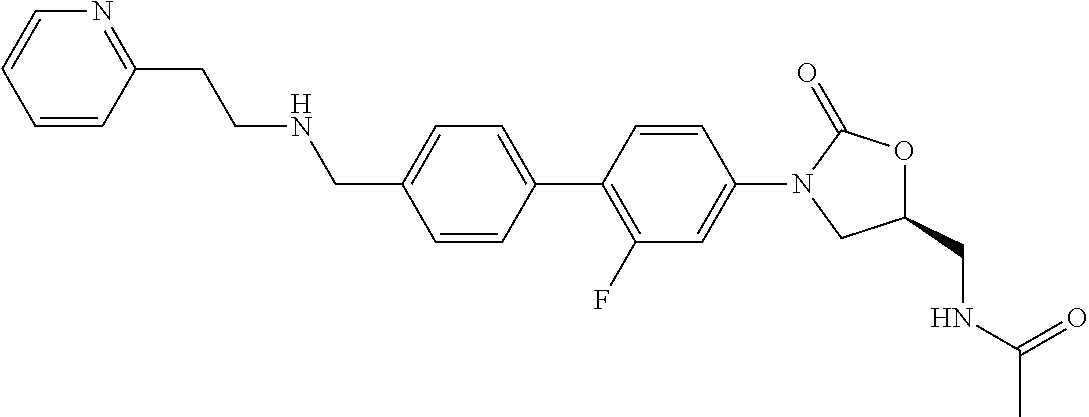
C1(CNCCC2=NC=CC=C2)=CC=C(C2=C(F)C=C(N3C(=O)OC(CNC(C)=O)C3)C=C2)C=C1
